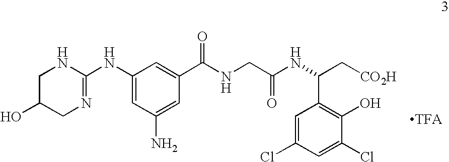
C1(NC2=NCC(O)CN2)=CC(N)=CC(C(NCC(NC(C2=C(O)C(Cl)=CC(Cl)=C2)C[CO2H])=O)=O)=C1
